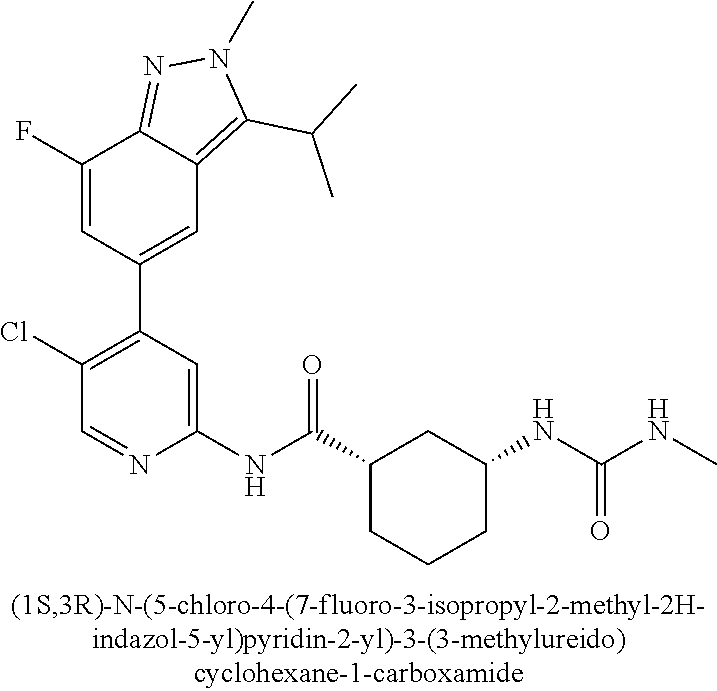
C1(F)=CC(C2=C(Cl)C=NC(NC(C3CCCC(NC(=O)NC)C3)=O)=C2)=CC2=C(C(C)C)N(C)N=C12
